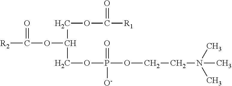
[R2]C(OC(COC([R1])=O)COP(OCCN(C)(C)C)(=O)[O-])=O
